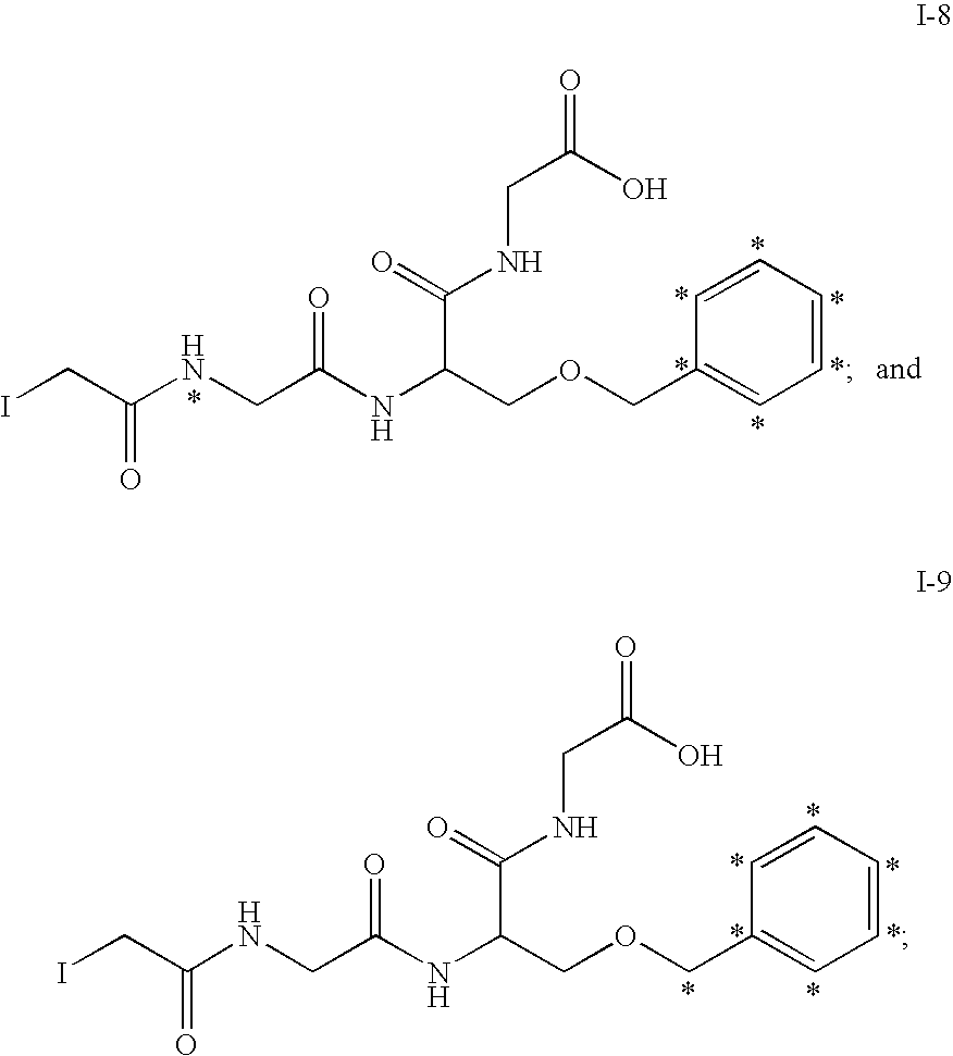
C1=CC=CC=C1COCC(NC(CNC(CI)=O)=O)C(=O)NCC(=O)O.C1=CC=CC=C1COCC(NC(CNC(CI)=O)=O)C(=O)NCC(=O)O
